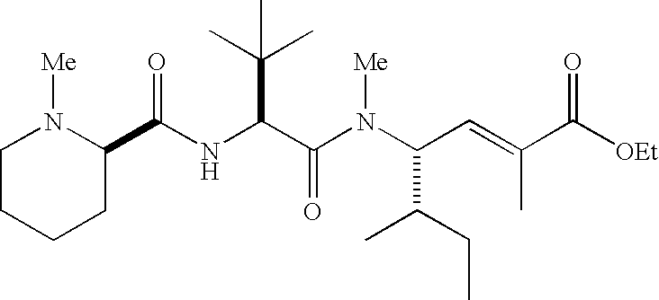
N(C(C(N(C(C=C(C([OEt])=O)C)C(C)CC)[Me])=O)C(C)(C)C)C(=O)C1N([Me])CCCC1
